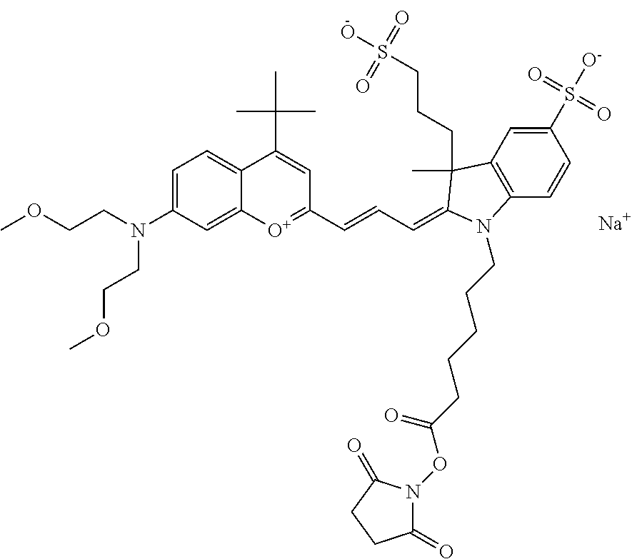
[Na].C1=C(N(CCOC)CCOC)C=C2C(=C1)C(C(C)(C)C)=CC(C=CC=C1C(CCCS(=O)(=O)O)(C)C3=C(C=CC(S(=O)(=O)[O-])=C3)N1CCCCCC(=O)ON1C(=O)CCC1=O)=[O+]2
